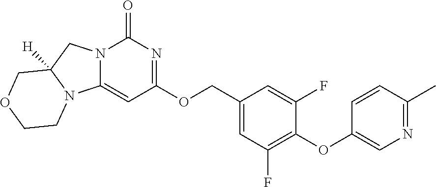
C1=C(COC2=NC(=O)N3C(=C2)N2C([H])(C3)COCC2)C=C(F)C(OC2=CN=C(C)C=C2)=C1F
